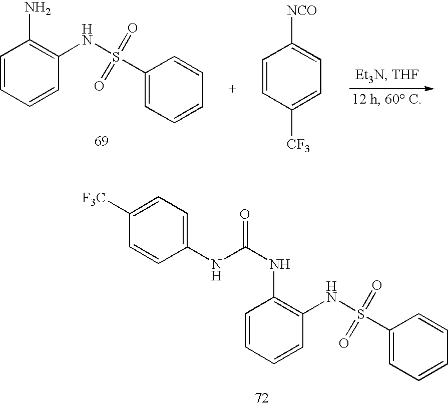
C1=CC=CC(NS(C2=CC=CC=C2)(=O)=O)=C1N.C1=CC([CF3])=CC=C1[NCO].C1=CC=CC(NS(C2=CC=CC=C2)(=O)=O)=C1NC(NC1=CC=C([F3C])C=C1)=O
